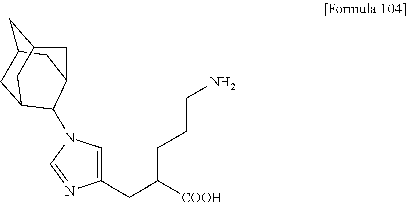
C1(CC([COOH])CCCN)=CN(C2C3CC4CC2CC(C4)C3)C=N1
